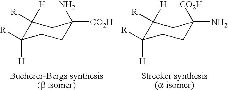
C1([R])([H])C([R])([H])CCC([CO2H])(N)C1.C1([R])([H])C([R])([H])CCC(N)([CO2H])C1
